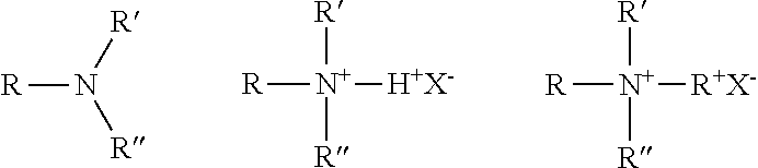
[R]N([R])[R].[R][N+]([R])([R])[H+X-].[R][N+]([R])([R])[R+X-]
